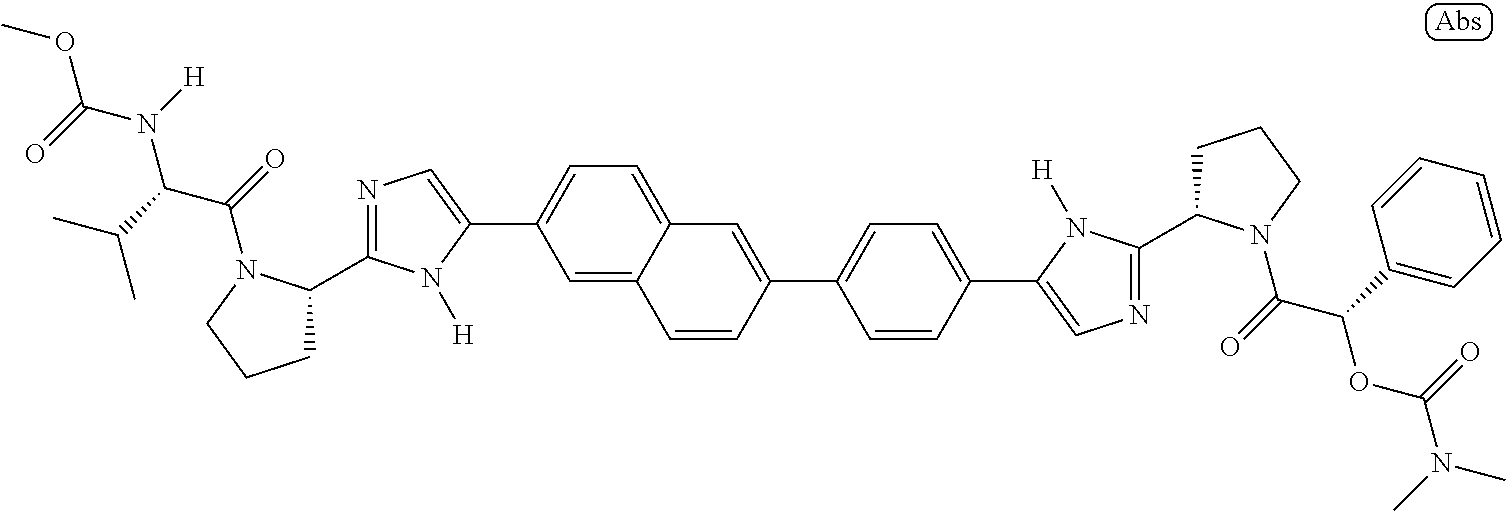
O=C(N([H])C(C(C)C)C(=O)N1C(C2=NC=C(C3=CC=C4C(=C3)C=CC(C3=CC=C(C5=CN=C(C6CCCN6C(=O)C(OC(=O)N(C)C)C6=CC=CC=C6)N5[H])C=C3)=C4)N2[H])CCC1)OC
